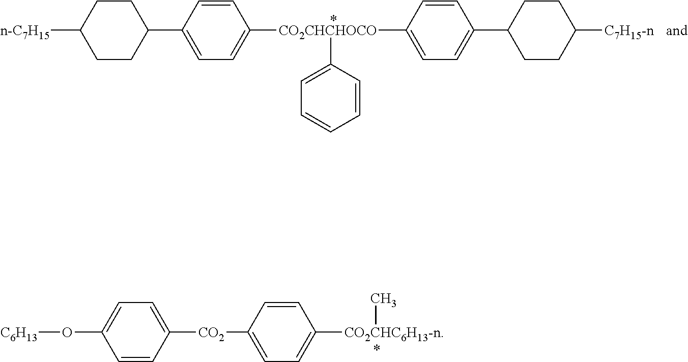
C1(C2CCC([n-C7H15])CC2)=CC=C([CO2CHCHOCO](C2=CC=C(C3CCC([C7H15-n])CC3)C=C2)C2=CC=CC=C2)C=C1.C1([CO2]C2=CC=C([CO2CHC6H13-n]C)C=C2)=CC=C(O[C6H13])C=C1
